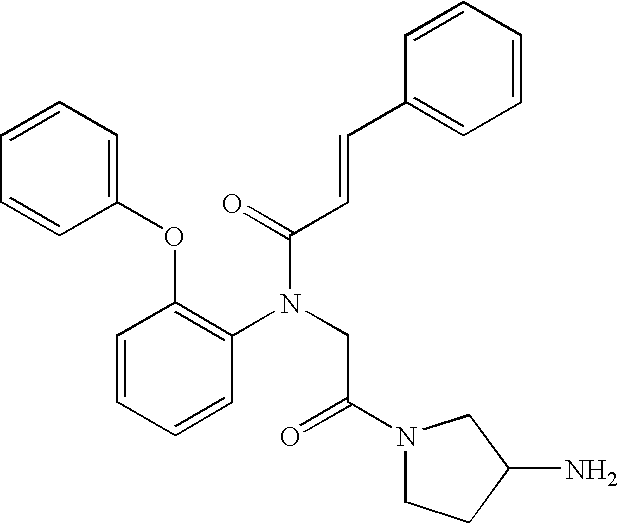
C1=CC=C(OC2=C(N(CC(N3CCC(N)C3)=O)C(=O)C=CC3=CC=CC=C3)C=CC=C2)C=C1
